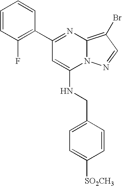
C1=CC(F)=C(C2=NC3=C(Br)C=NN3C(NCC3=CC=C([SO2CH3])C=C3)=C2)C=C1
